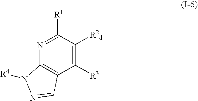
N1=C([R1])C([R2d])=C([R3])C2=C1N([R4])N=C2
